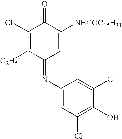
[C2H5]C1=C(Cl)C(=O)C([NHCOC15H31])=CC1=NC1=CC(Cl)=C(O)C(Cl)=C1
